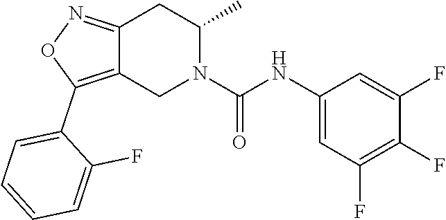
C12=C(C3=CC=CC=C3F)ON=C1CC(C)N(C(NC1=CC(F)=C(F)C(F)=C1)=O)C2
